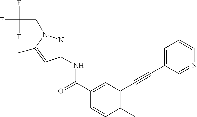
C1(C)=C(C#CC2=CC=CN=C2)C=C(C(NC2=NN(CC(F)(F)F)C(C)=C2)=O)C=C1
